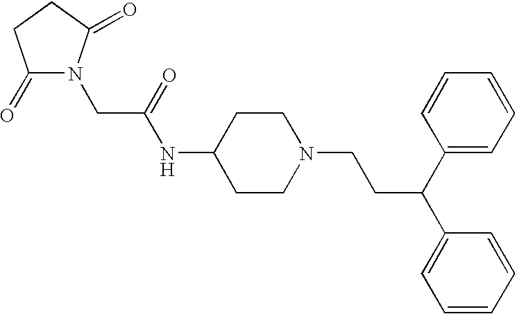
C1(NC(CN2C(=O)CCC2=O)=O)CCN(CCC(C2=CC=CC=C2)C2=CC=CC=C2)CC1
